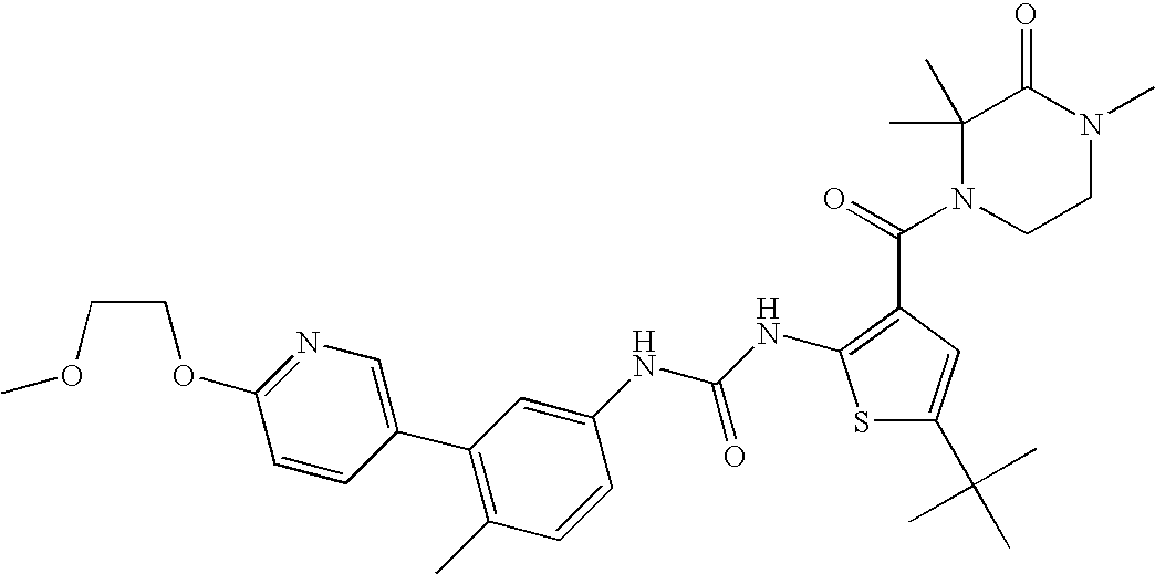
C1=CC(C2=C(C)C=CC(NC(NC3=C(C(=O)N4CCN(C)C(=O)C4(C)C)C=C(C(C)(C)C)S3)=O)=C2)=CN=C1OCCOC
